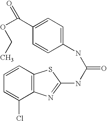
C1=CC2=C(C(Cl)=C1)N=C(NC(=O)NC1=CC=C(C(=O)OCC)C=C1)S2
